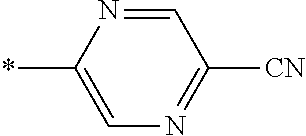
C1=NC(*)=CN=C1[CN]
